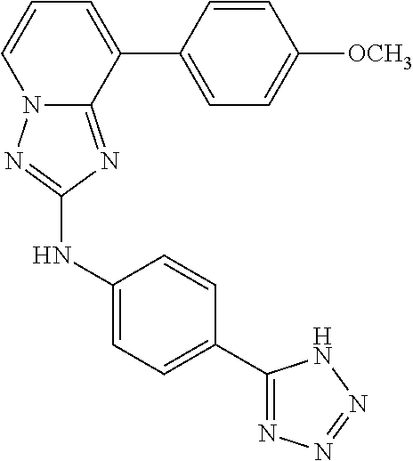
C1(NC2=NN3C(=N2)C(C2=CC=C([OCH3])C=C2)=CC=C3)=CC=C(C2=NN=NN2)C=C1
